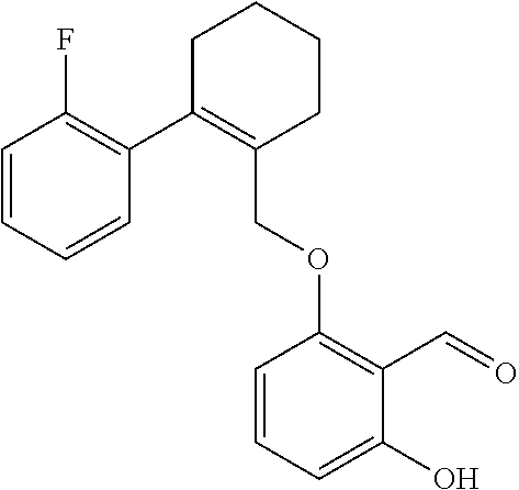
C1C(C2=C(F)C=CC=C2)=C(COC2=C(C=O)C(O)=CC=C2)CCC1
